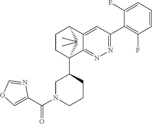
C1(F)=CC=CC(F)=C1C1=NN=C2C(=C1)C1CCC2(C2CN(C(=O)C3=COC=N3)CCC2)C1(C)C
